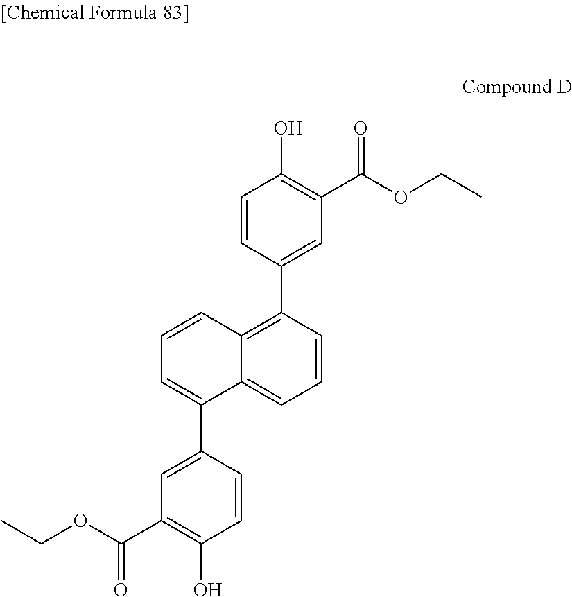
C1=CC(C2=CC(C(OCC)=O)=C(O)C=C2)=C2C(=C1)C(C1=CC(C(OCC)=O)=C(O)C=C1)=CC=C2
